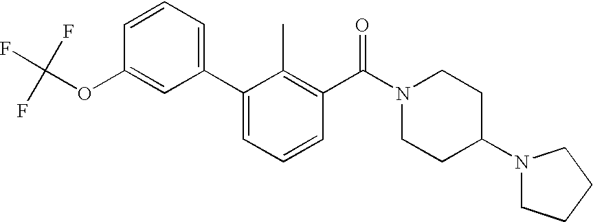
FC(OC1=CC(C2=CC=CC(C(N3CCC(N4CCCC4)CC3)=O)=C2C)=CC=C1)(F)F
